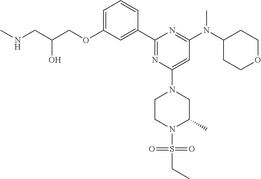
C1=C(OCC(CNC)O)C=C(C2=NC(N3CCN(S(=O)(=O)CC)C(C)C3)=CC(N(C3CCOCC3)C)=N2)C=C1
